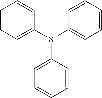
[S+](C1=CC=CC=C1)(C1=CC=CC=C1)C1=CC=CC=C1
